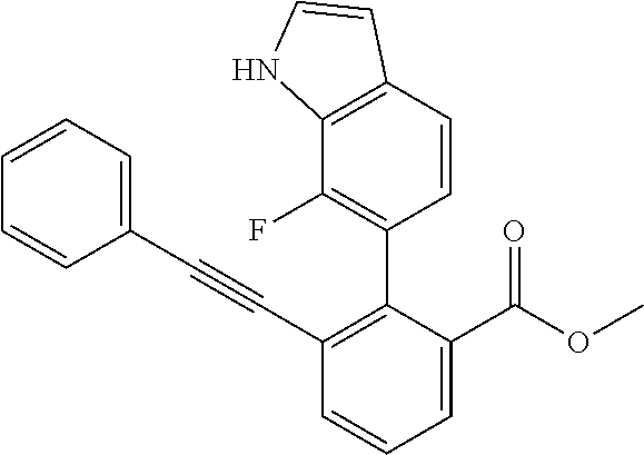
C1=CC=C(C#CC2=C(C3=C(F)C4=C(C=C3)C=CN4)C(C(OC)=O)=CC=C2)C=C1
